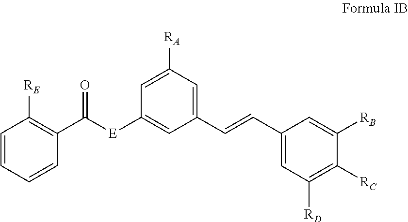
C1=C([RA])C=C(C=CC2=CC([RD])=C([RC])C([RB])=C2)C=C1[E]C(C1=C([RE])C=CC=C1)=O
